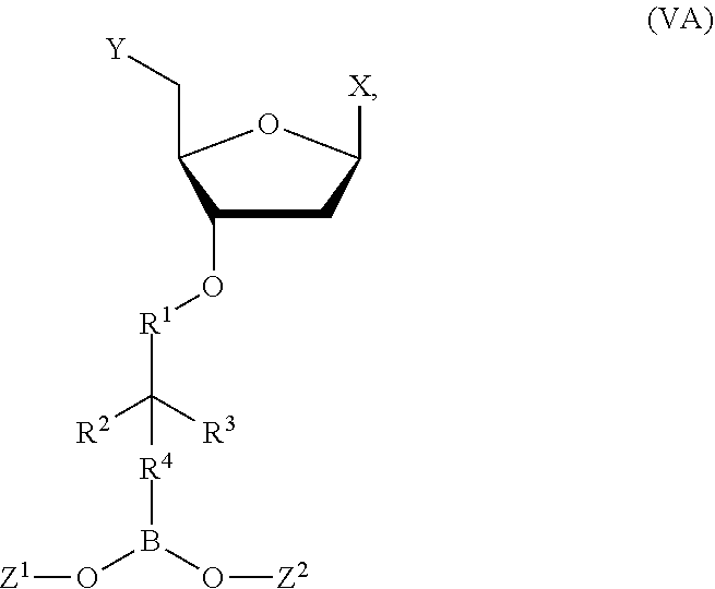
B(O[Z2])(O[Z1])[R4]C([R1]OC1C(C[Y])OC([X])C1)([R2])[R3]
